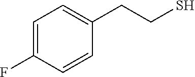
C1=C(F)C=CC(CCS)=C1
